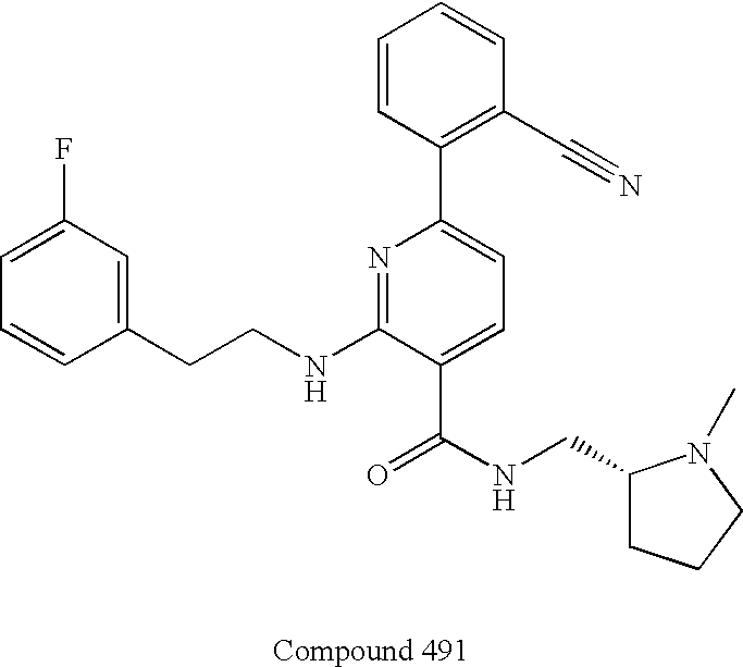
C1=CC(CCNC2=NC(C3=C(C#N)C=CC=C3)=CC=C2C(NCC2CCCN2C)=O)=CC(F)=C1
